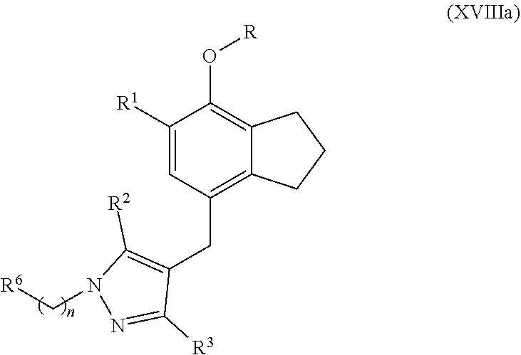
O([R])C1=C2C(=C(CC3=C([R2])N(C[R6])N=C3[R3])C=C1[R1])CCC2
